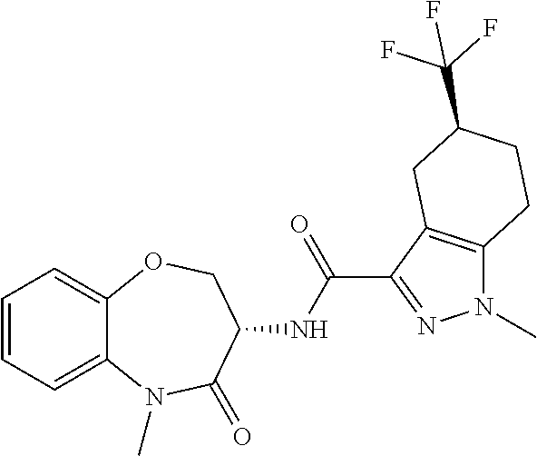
C1=CC=C2C(=C1)OCC(NC(=O)C1=NN(C)C3=C1CC(C(F)(F)F)CC3)C(=O)N2C
